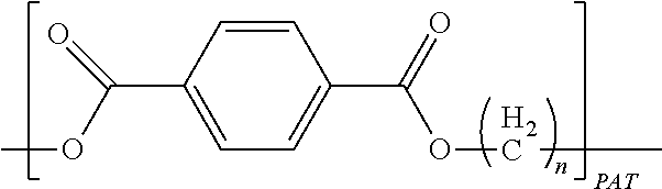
C1=CC(C(OC)=O)=CC=C1C(OCC)=O
